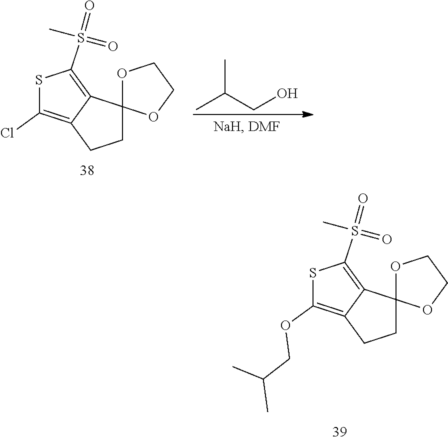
S1C(OCC(C)C)=C2C(=C1S(=O)(C)=O)C1(CC2)OCCO1.S1C(Cl)=C2C(=C1S(=O)(C)=O)C1(CC2)OCCO1.CC(CO)C
